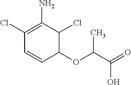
C1=CC(OC(C(=O)O)C)C(Cl)C(N)=C1Cl
